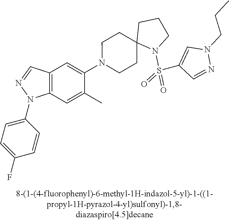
N1(C2=CC3=C(C=C2C)N(C2=CC=C(F)C=C2)N=C3)CCC2(CC1)N(S(=O)(C1=CN(CCC)N=C1)=O)CCC2
